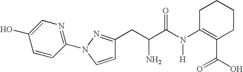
C1=CC(N2N=C(CC(C(N(C3=C(C(=O)O)CCCC3)[H])=O)N)C=C2)=NC=C1O
